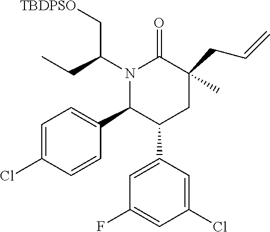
N1(C(C[TBDPSO])CC)C(C2=CC=C(Cl)C=C2)C(C2=CC(F)=CC(Cl)=C2)CC(CC=C)(C)C1=O
